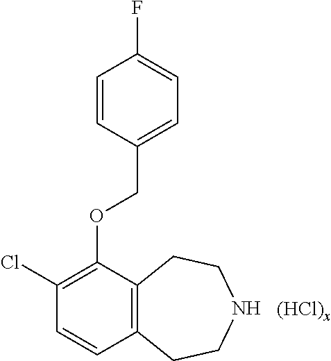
C1(Cl)=C(OCC2=CC=C(F)C=C2)C2=C(C=C1)CCNCC2.[(HCl)x]
